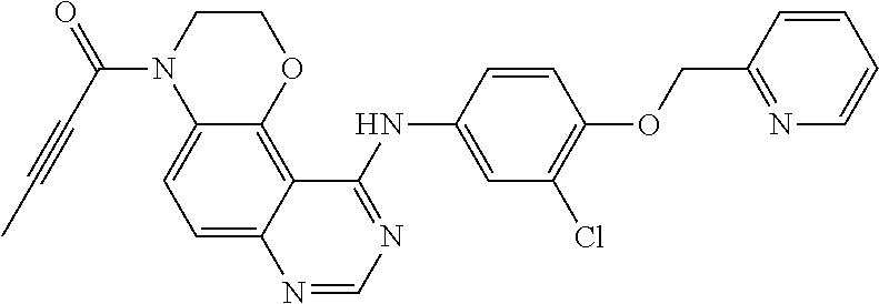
C1=NC2=CC=C3N(C(=O)C#CC)CCOC3=C2C(NC2=CC(Cl)=C(OCC3=NC=CC=C3)C=C2)=N1
